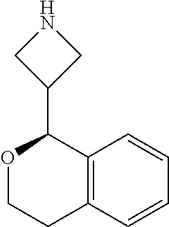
O1CCC2=C(C1C1CNC1)C=CC=C2
